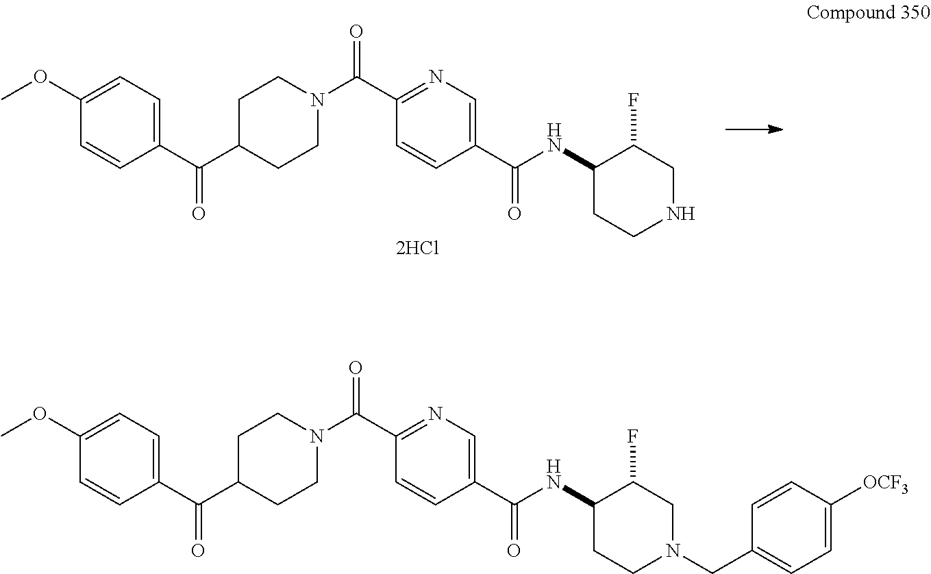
C1(C(N2CCC(C(C3=CC=C(OC)C=C3)=O)CC2)=O)=NC=C(C(NC2CCNCC2F)=O)C=C1.C1(C(N2CCC(C(C3=CC=C(OC)C=C3)=O)CC2)=O)=NC=C(C(NC2CCN(CC3=CC=C([OCF3])C=C3)CC2F)=O)C=C1
